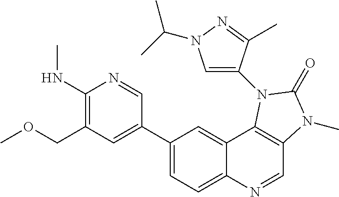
C1(C2=CC(COC)=C(NC)N=C2)=CC=C2C(=C1)C1=C(C=N2)N(C)C(=O)N1C1=CN(C(C)C)N=C1C
